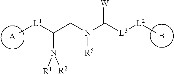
N(C([L1]C)CN(C([L3][L2]C)=[W])[R5])([R1])[R2].[A].B
